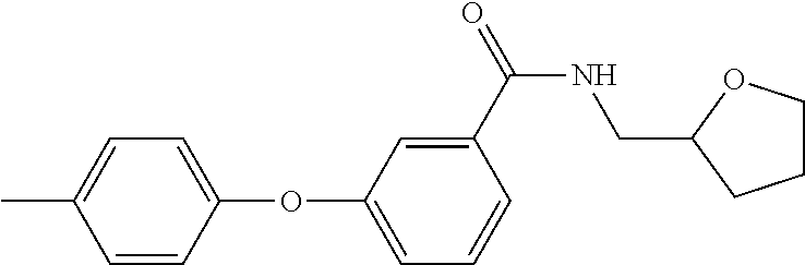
C1=C(C)C=CC(OC2=CC=CC(C(NCC3CCCO3)=O)=C2)=C1
